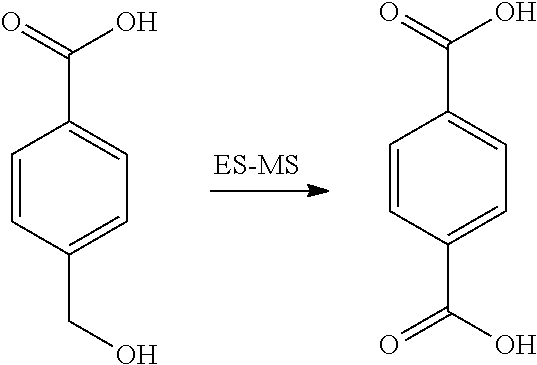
C1=CC(CO)=CC=C1C(=O)O.C1=CC(C(O)=O)=CC=C1C(=O)O
